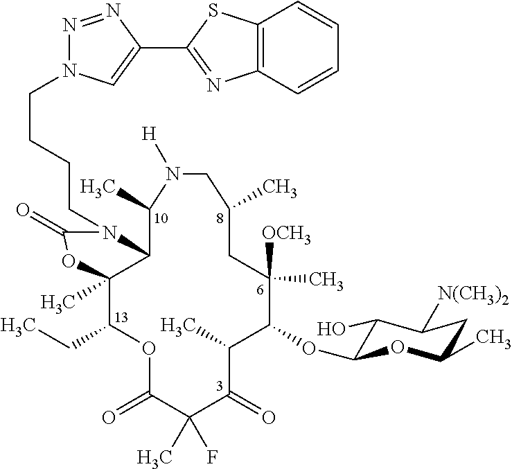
C12C(C)(C(CC)OC(=O)C(C)(F)C(=O)C(C)C(OC3C(O)C([N(CH3)2])CC(C)O3)C([OCH3])(C)CC(C)CN([H])C1C)OC(=O)N2CCCCN1N=NC(C2=NC3=C(S2)C=CC=C3)=C1
